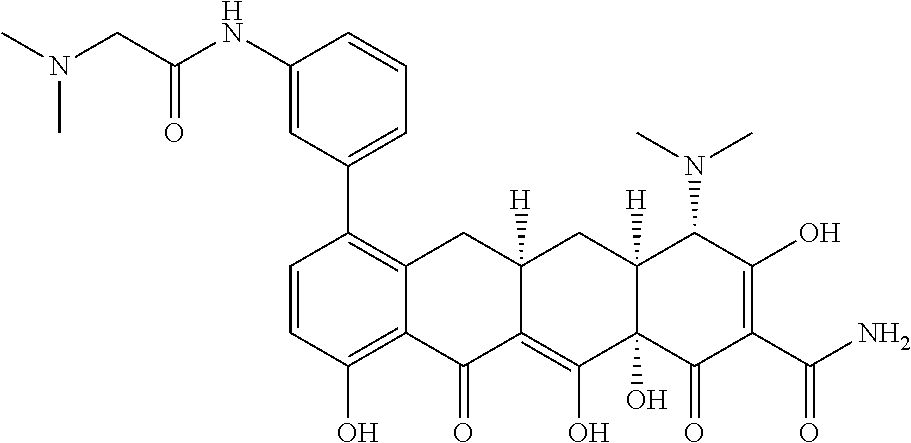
C1=CC(O)=C2C(=C1C1=CC=CC(NC(CN(C)C)=O)=C1)CC1([H])C(=C(O)C3(O)C([H])(C1)C(N(C)C)C(O)=C(C(=O)N)C3=O)C2=O
